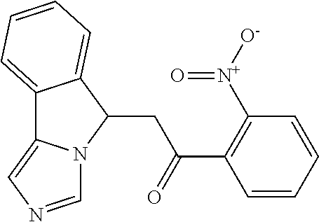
C12=CC=CC=C1C(CC(C1=C([N+](=O)[O-])C=CC=C1)=O)N1C2=CN=C1
